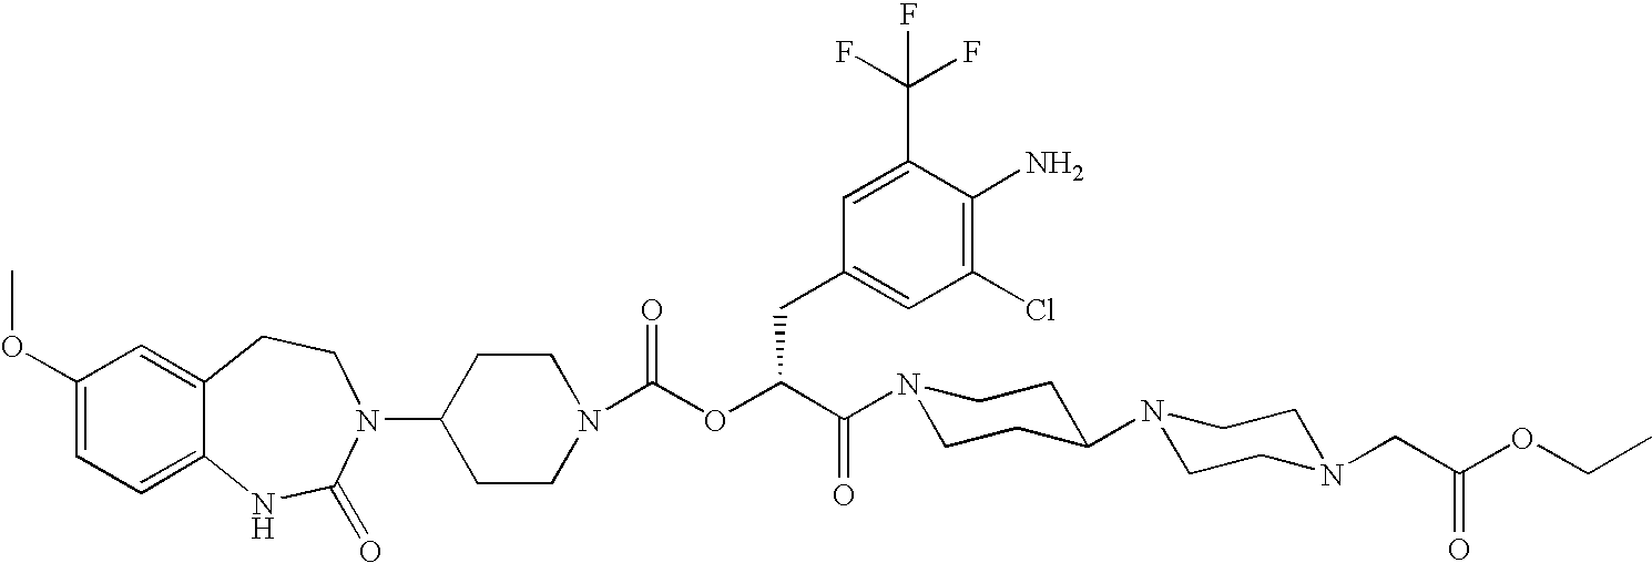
C1(N2C(=O)NC3=CC=C(OC)C=C3CC2)CCN(C(OC(C(=O)N2CCC(N3CCN(CC(OCC)=O)CC3)CC2)CC2=CC(Cl)=C(N)C(C(F)(F)F)=C2)=O)CC1
